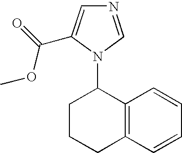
C1CC(N2C=NC=C2C(OC)=O)C2=C(C1)C=CC=C2
